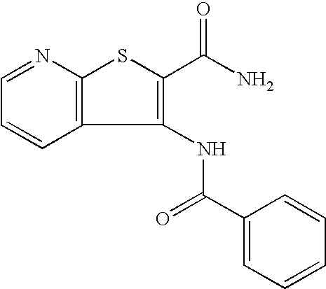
C12=C(N=CC=C1)SC(C(N)=O)=C2NC(=O)C1=CC=CC=C1
